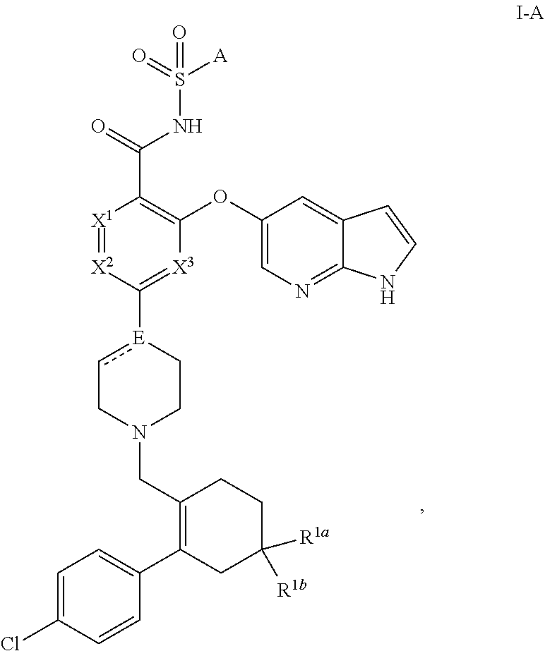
[X1]1=[X2]C([E]2cCN(CC3=C(C4=CC=C(Cl)C=C4)CC([R1b])([R1a])CC3)CC2)=[X3]C(OC2=CN=C3C(=C2)C=CN3)=C1C(=O)NS(=O)(=O)[A]
